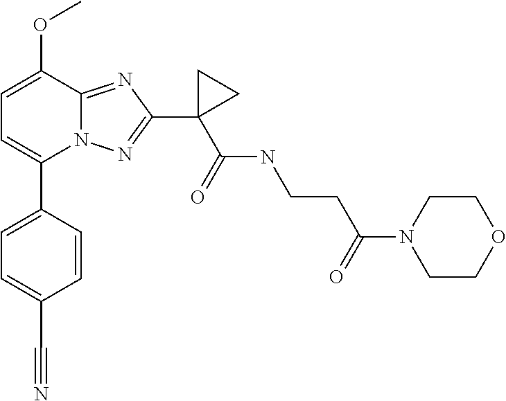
C1=C(C2=CC=C(C#N)C=C2)N2C(=NC(C3(C(NCCC(N4CCOCC4)=O)=O)CC3)=N2)C(OC)=C1
